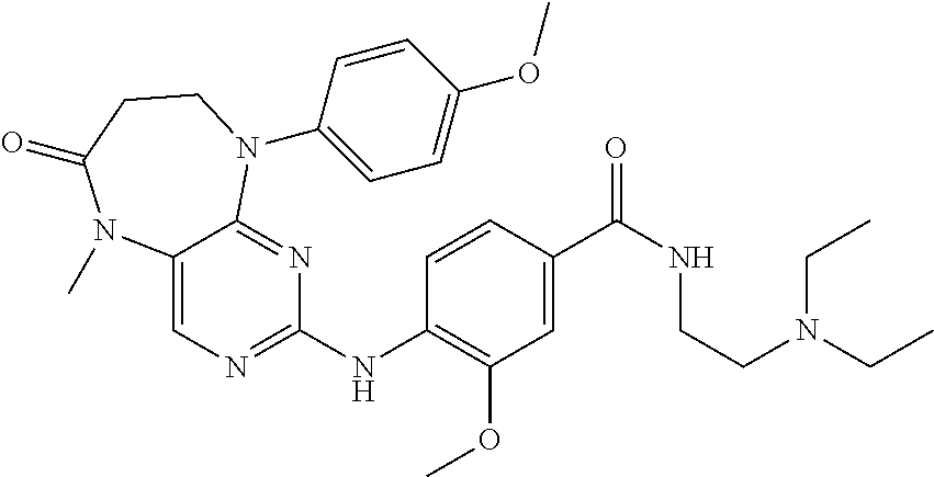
C1(NC2=NC=C3C(=N2)N(C2=CC=C(OC)C=C2)CCC(=O)N3C)=C(OC)C=C(C(NCCN(CC)CC)=O)C=C1
